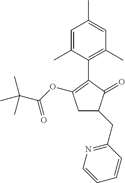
C1=C(C)C=C(C)C(C2=C(OC(C(C)(C)C)=O)CC(CC3=NC=CC=C3)C2=O)=C1C
